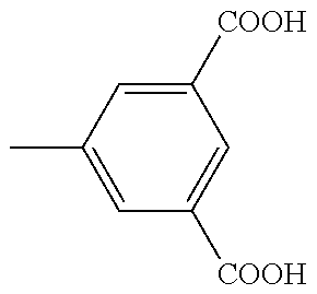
C1=C(C)C=C([COOH])C=C1[COOH]
